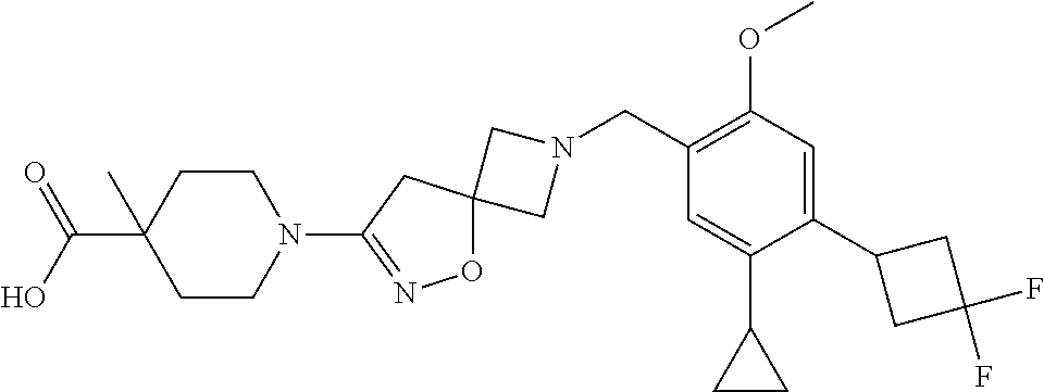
C1N(CC2=C(OC)C=C(C3CC(F)(F)C3)C(C3CC3)=C2)CC12ON=C(N1CCC(C(=O)O)(C)CC1)C2
